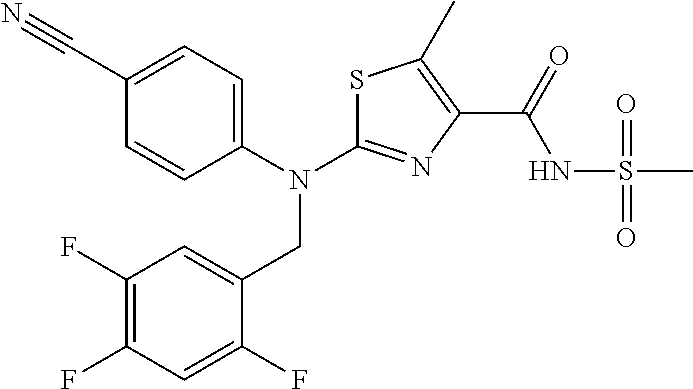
C1(F)=C(F)C=C(F)C(CN(C2=NC(C(=O)NS(C)(=O)=O)=C(C)S2)C2=CC=C(C#N)C=C2)=C1
